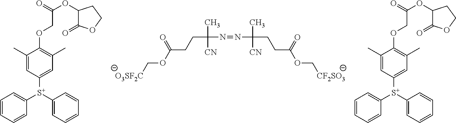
[O3SF2C]COC(CCC(N=NC(C)(CCC(OC[CF2SO3])=O)[CN])(C)[CN])=O.O(C(=O)COC1=C(C)C=C([S+](C2=CC=CC=C2)C2=CC=CC=C2)C=C1C)C1CCOC1=O.O(C(=O)COC1=C(C)C=C([S+](C2=CC=CC=C2)C2=CC=CC=C2)C=C1C)C1CCOC1=O
